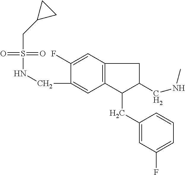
S(=O)(NCC1=CC2=C(C=C1F)CC(CNC)C2CC1=CC(F)=CC=C1)(=O)CC1CC1
